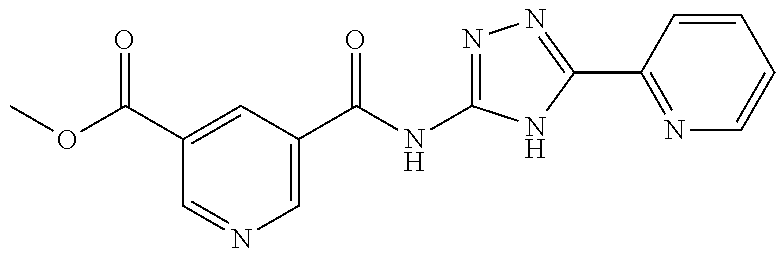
C1(C(NC2=NN=C(C3=NC=CC=C3)N2)=O)=CN=CC(C(=O)OC)=C1
